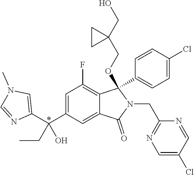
C1(C(C2=CC(F)=C3C(=C2)C(=O)N(CC2=NC=C(Cl)C=N2)C3(C2=CC=C(Cl)C=C2)OCC2(CO)CC2)(CC)O)=CN(C)C=N1
